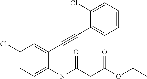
C1(C#CC2=CC=CC=C2Cl)=CC(Cl)=CC=C1NC(CC(OCC)=O)=O
